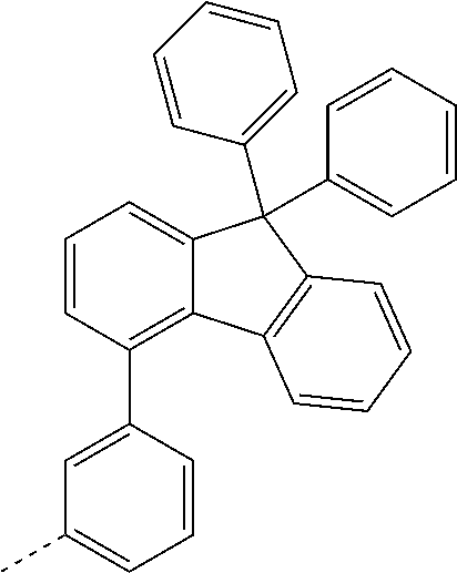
C1=CC(C2=CC(C)=CC=C2)=C2C(=C1)C(C1=CC=CC=C1)(C1=CC=CC=C1)C1=C2C=CC=C1
